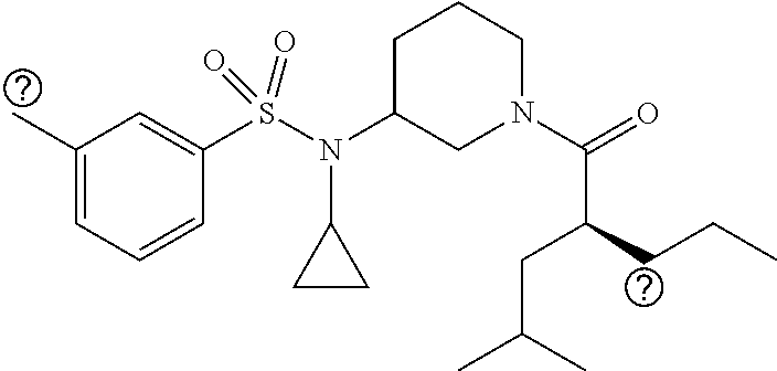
C1(C)=CC=CC(S(N(C2CN(C(=O)C(CCC)CC(C)C)CCC2)C2CC2)(=O)=O)=C1
